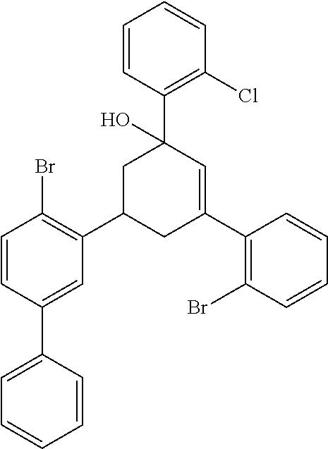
C1=CC(Br)=C(C2CC(C3=C(Br)C=CC=C3)=CC(C3=C(Cl)C=CC=C3)(O)C2)C=C1C1=CC=CC=C1
